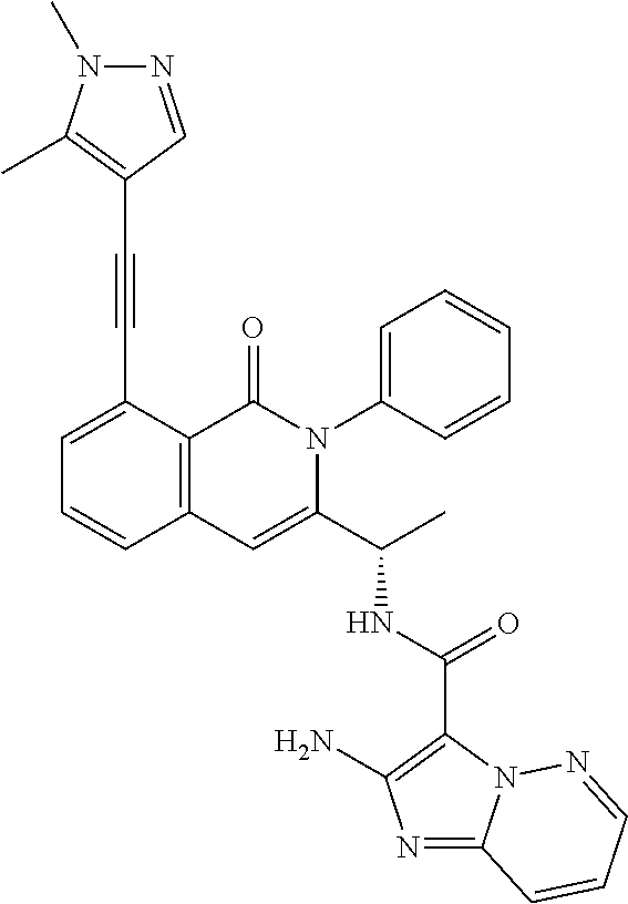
N1=C2N(C(C(NC(C3=CC4=C(C(=O)N3C3=CC=CC=C3)C(C#CC3=C(C)N(C)N=C3)=CC=C4)C)=O)=C1N)N=CC=C2
